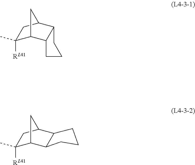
C1([RL41])(C)C2C3C(C(C1)C2)CCC3.C1([RL41])(C)C2CC(C1)C1C2CCC1
